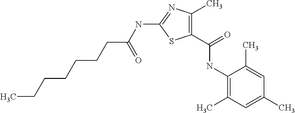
N(C1=NC(C)=C(C(=O)NC2=C(C)C=C(C)C=C2C)S1)C(CCCCCCC)=O
